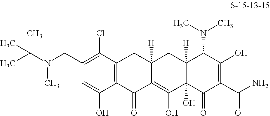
C12=C(C(=O)C3=C(O)C4(O)C([H])(CC3([H])C1)C(N(C)C)C(O)=C(C(N)=O)C4=O)C(O)=CC(CN(C)C(C)(C)C)=C2Cl
